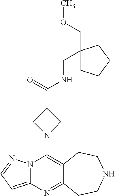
C12=C(N3CC(C(=O)NCC4(COC)CCCC4)C3)N3C(=CC=N3)N=C1CCNCC2
